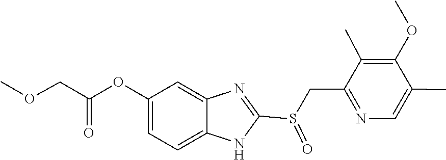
O=S(CC1=NC=C(C)C(OC)=C1C)C1=NC2=CC(OC(COC)=O)=CC=C2N1
